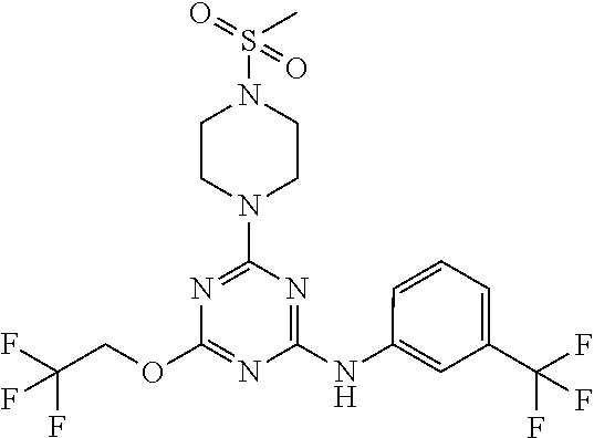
C1CN(S(=O)(=O)C)CCN1C1=NC(OCC(F)(F)F)=NC(NC2=CC(C(F)(F)F)=CC=C2)=N1
